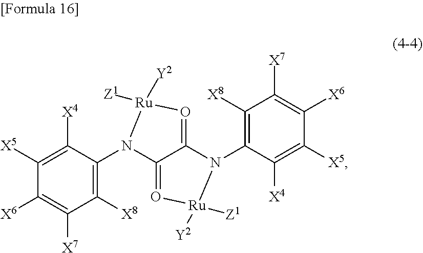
C1([X8])=C(N2C3=O[Ru]([Y2])([Z1])N(C4=C([X8])C([X7])=C([X6])C([X5])=C4[X4])C3=O[Ru]2([Y2])[Z1])C([X4])=C([X5])C([X6])=C1[X7]
